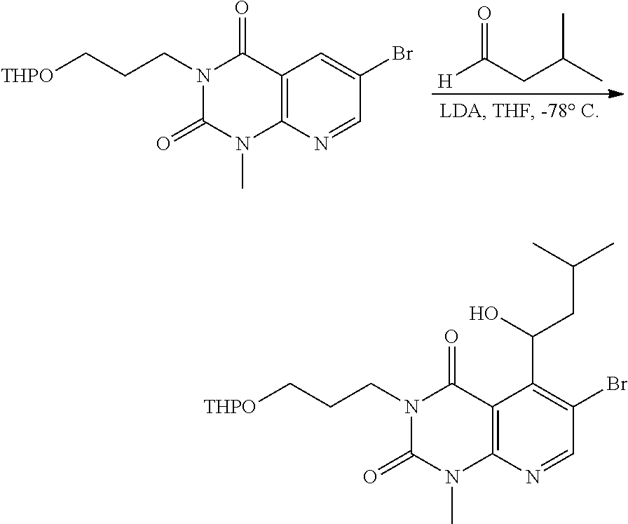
[H]C(CC(C)C)=O.BrC1=CC2=C(N=C1)N(C)C(=O)N(CCC[THPO])C2=O.BrC1=C(C(O)CC(C)C)C2=C(N=C1)N(C)C(=O)N(CCC[THPO])C2=O
